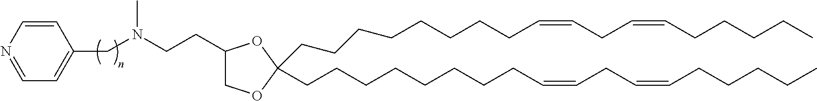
C(CCCCCCCC=CCC=CCCCCC)C1(CCCCCCCCC=CCC=CCCCCC)OCC(CCN(C)CC2=CC=NC=C2)O1
